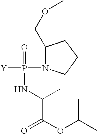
[Y]P(=O)(NC(C)C(OC(C)C)=O)N1C(COC)CCC1
